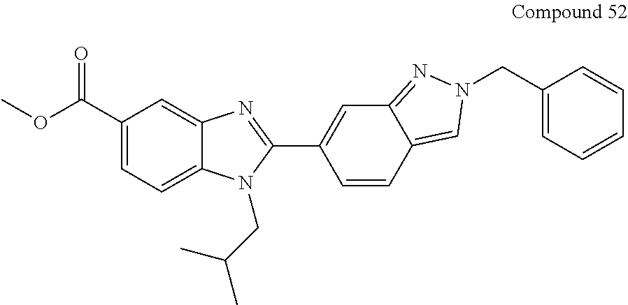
COC(C1=CC=C2C(=C1)N=C(C1=CC3=NN(CC4=CC=CC=C4)C=C3C=C1)N2CC(C)C)=O
